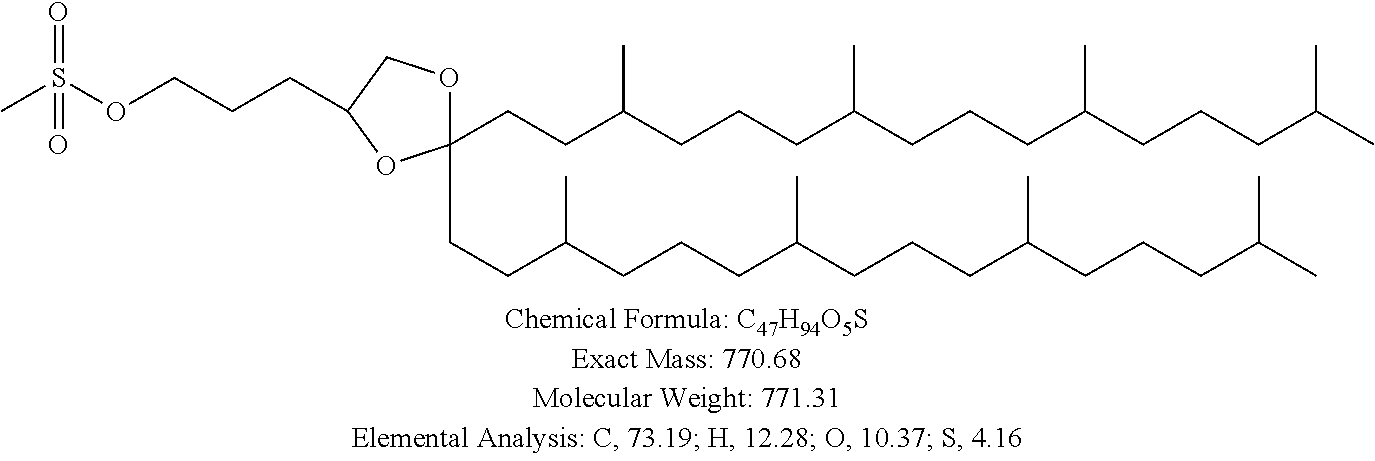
C1(CCC(C)CCCC(C)CCCC(C)CCCC(C)C)(CCC(C)CCCC(C)CCCC(C)CCCC(C)C)OCC(CCCOS(=O)(C)=O)O1
